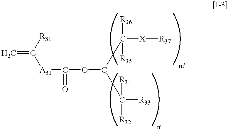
[A31](C(=O)OC(C([X][R37])([R36])[R35])C([R34])([R32])[R33])C([R31])=C
